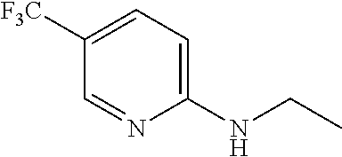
C1([F3C])=CC=C(NCC)N=C1
